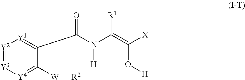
[Y2]1=[Y3][Y4]=C([W][R2])C(C(N([H])C(=C([X])O[H])[R1])=O)=[Y1]1
